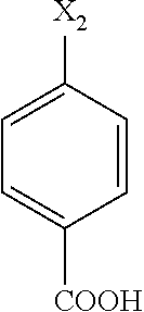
C1([X2])=CC=C([COOH])C=C1
